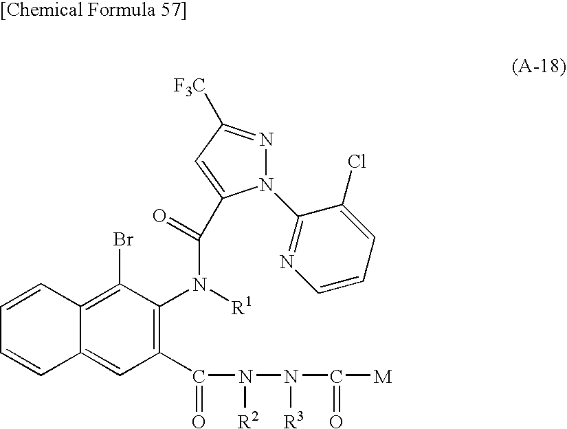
C1(C(=O)N(N(C([M])=O)[R3])[R2])=C(N([R1])C(=O)C2=CC([F3C])=NN2C2=NC=CC=C2Cl)C(Br)=C2C(=C1)C=CC=C2
